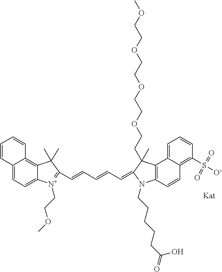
C12=CC=C3C(=C1C=CC=C2)C(C)(C)C(C=CC=CC=C1N(CCCCCC(=O)O)C2=C(C4=CC=CC(S(=O)(=O)[O-])=C4C=C2)C1(C)CCOCCOCCOCCOC)=[N+]3CCOC
